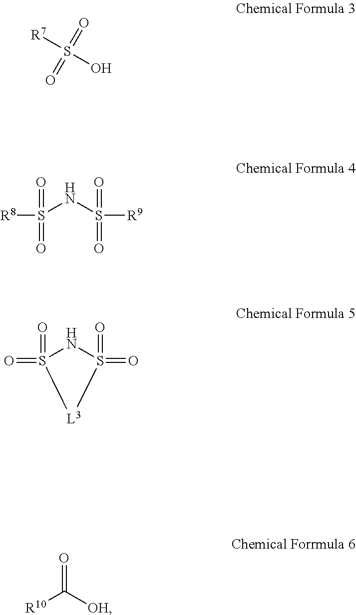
[R7]S(O)(=O)=O.S(NS([R9])(=O)=O)([R8])(=O)=O.S1(=O)(=O)NS(=O)(=O)[L3]1.[R10]C([OH])=O
